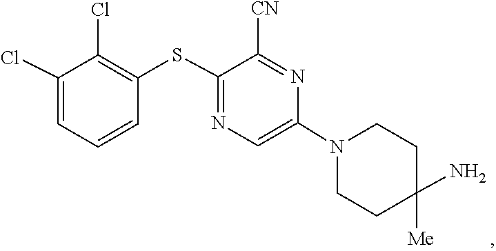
C1CC(N)([Me])CCN1C1=CN=C(SC2=C(Cl)C(Cl)=CC=C2)C([CN])=N1
